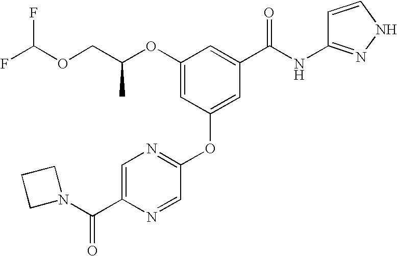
C1(OC(COC(F)F)C)=CC(OC2=NC=C(C(=O)N3CCC3)N=C2)=CC(C(NC2=NNC=C2)=O)=C1
